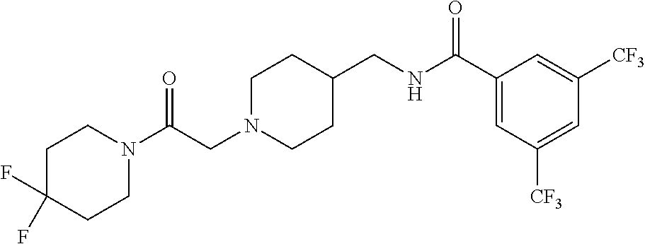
C(CN1CCC(CNC(C2=CC([CF3])=CC([CF3])=C2)=O)CC1)(=O)N1CCC(F)(F)CC1
